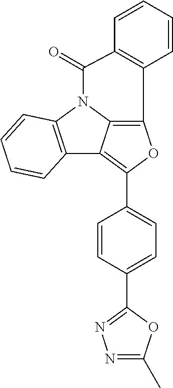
C12=C(N3C4=C(OC(C5=CC=C(C6=NN=C(C)O6)C=C5)=C14)C1=C(C3=O)C=CC=C1)C=CC=C2
